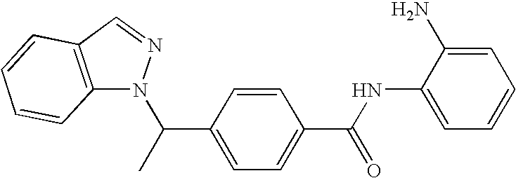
C1=C(N)C(NC(C2=CC=C(C(N3C4=C(C=N3)C=CC=C4)C)C=C2)=O)=CC=C1
